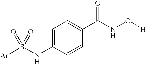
C1=C(NS([Ar])(=O)=O)C=CC(C(NO[H])=O)=C1
